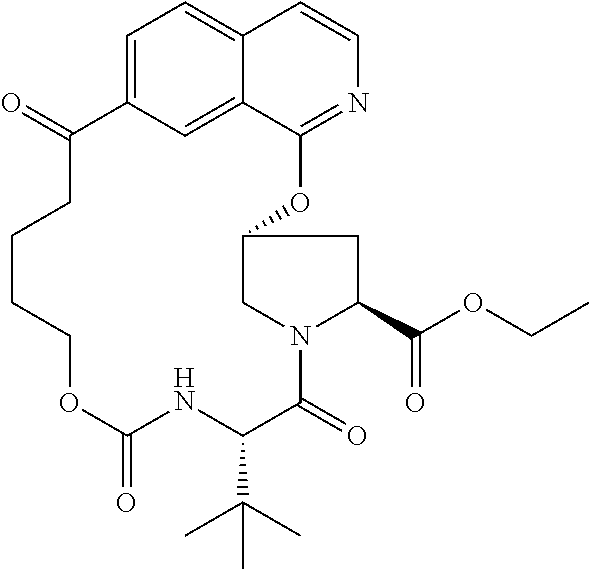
C1=C2C=C3C(=C1)C=CN=C3OC1CN(C(=O)C(C(C)(C)C)NC(=O)OCCCCC2=O)C(C(OCC)=O)C1
